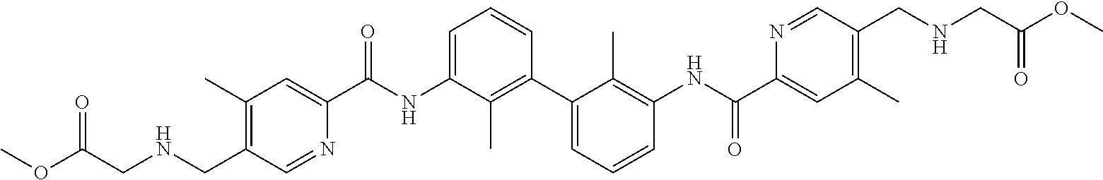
C1(C)=C(CNCC(OC)=O)C=NC(C(NC2=CC=CC(C3=CC=CC(NC(C4=CC(C)=C(CNCC(OC)=O)C=N4)=O)=C3C)=C2C)=O)=C1
